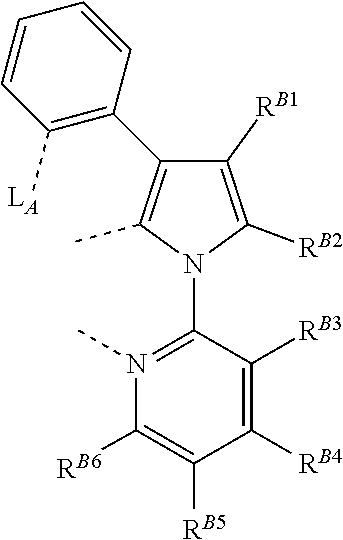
C1(C2=C(C)N(C3=N(C)C([RB6])=C([RB5])C([RB4])=C3[RB3])C([RB2])=C2[RB1])=C([LA])C=CC=C1
